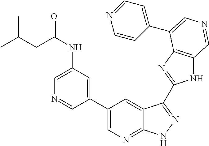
C1(C2=CN=C3C(=C2)C(C2=NC4=C(N2)C=NC=C4C2=CC=NC=C2)=NN3)=CC(NC(=O)CC(C)C)=CN=C1
